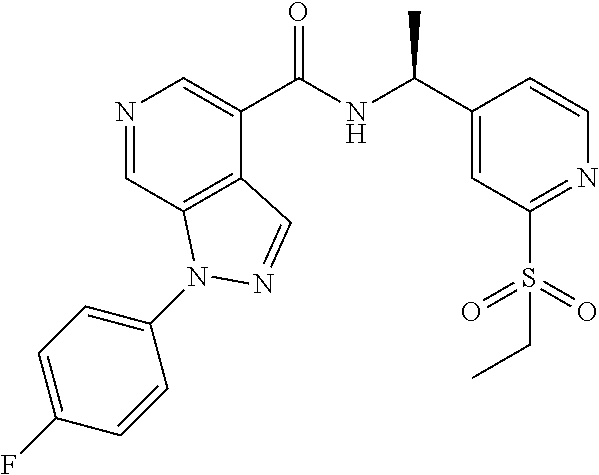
N1=CC2=C(C(C(NC(C3=CC(S(=O)(=O)CC)=NC=C3)C)=O)=C1)C=NN2C1=CC=C(F)C=C1
